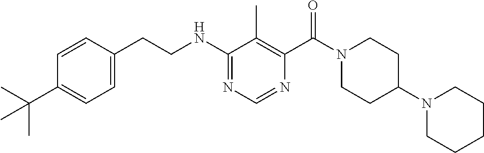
N(C1=NC=NC(C(N2CCC(N3CCCCC3)CC2)=O)=C1C)CCC1=CC=C(C(C)(C)C)C=C1
